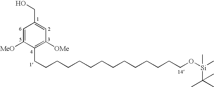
C1=C([MeO])C(CCCCCCCCCCCCCCO[Si](C)(C)C(C)(C)C)=C([OMe])C=C1CO
